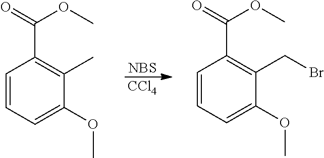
C1=CC=C(OC)C(C)=C1C(=O)OC.C1=CC=C(OC)C(CBr)=C1C(=O)OC.[NBS].[CCl4]
